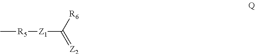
C[R5][Z1]C(=[Z2])[R6]
